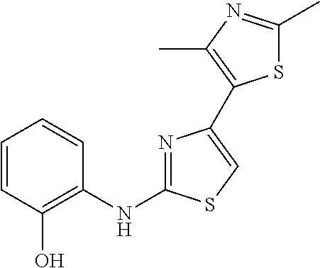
C1=CC(O)=C(NC2=NC(C3=C(C)N=C(C)S3)=CS2)C=C1
